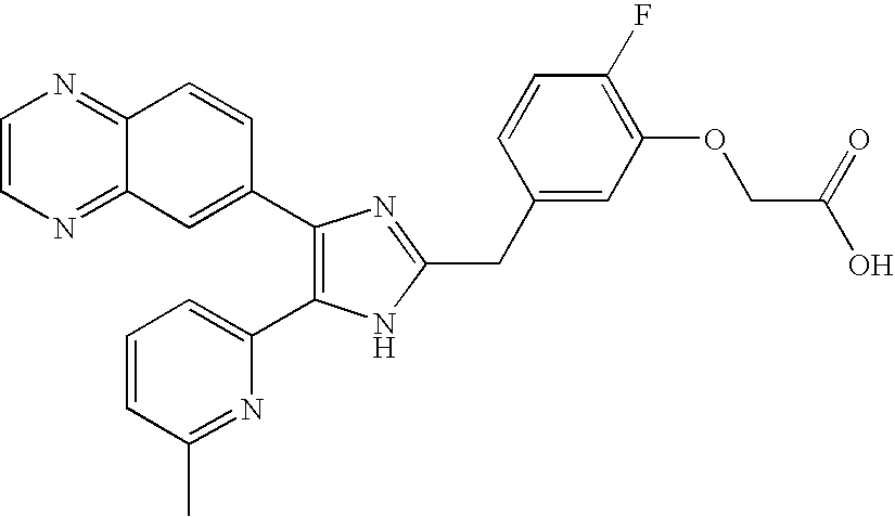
C1=CN=C2C(=N1)C=CC(C1=C(C3=CC=CC(C)=N3)NC(CC3=CC(OCC(O)=O)=C(F)C=C3)=N1)=C2
